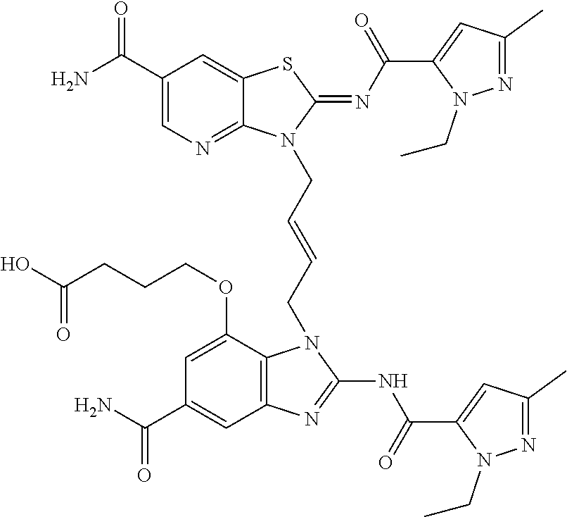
NC(C1=CN=C2C(=C1)SC(=NC(=O)C1=CC(C)=NN1CC)N2CC=CCN1C2=C(C=C(C(N)=O)C=C2OCCCC(O)=O)N=C1NC(=O)C1=CC(C)=NN1CC)=O
